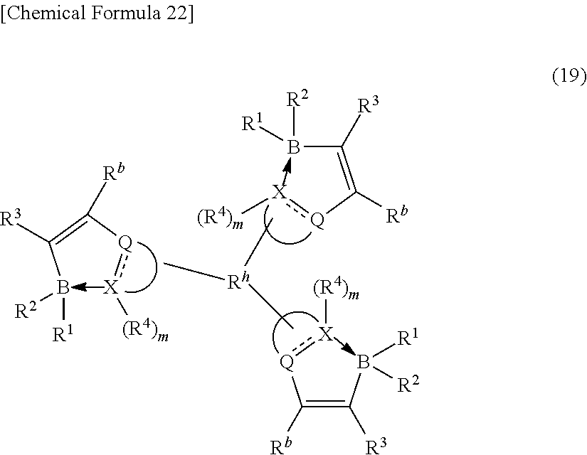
C(=C(B([R1])[R2])[R3])([Q]:[X][(R4)m])[Rb].C[Rh](C)C.B(C(=C([Q]:[X][(R4)m])[Rb])[R3])([R2])[R1].C(B([R2])[R1])(=C([Q]:[X][(R4)m])[Rb])[R3]
